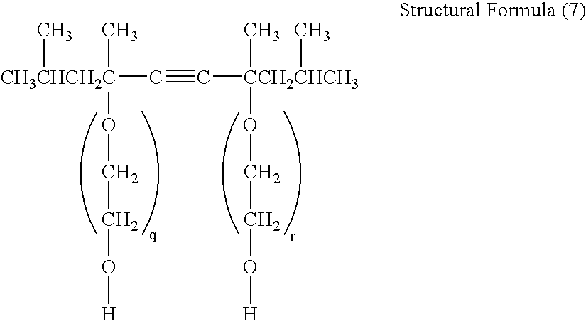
[CH3CHCH2C](C#C[CCH2CHCH3](OCCO[H])(C)C)(C)(C)OCCO[H]
